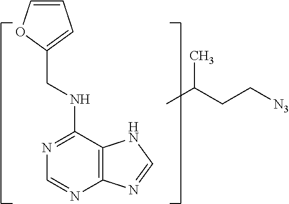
C12=C(N=CN=C1NCC1=CC=CO1)N=CN2.CC(CC[N3])C
